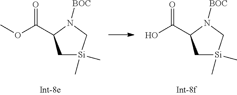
OC(C1C[Si](C)(C)CN1[BOC])=O.COC(C1C[Si](C)(C)CN1[BOC])=O
